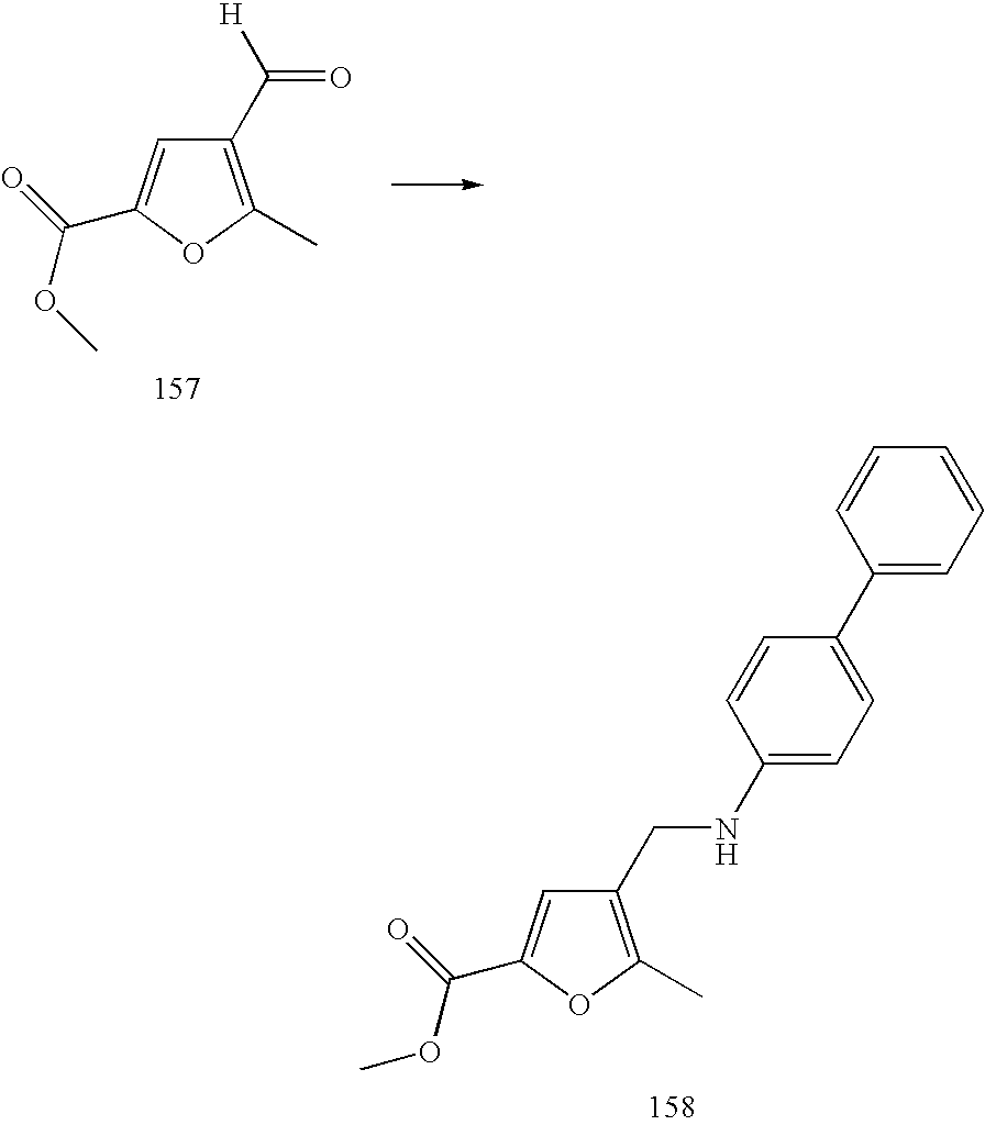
C(C1=C(C)OC(C(=O)OC)=C1)NC1=CC=C(C2=CC=CC=C2)C=C1.C(C1=C(C)OC(C(=O)OC)=C1)([H])=O
